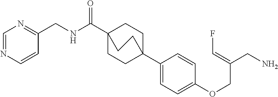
N(C(C12CCC(C3=CC=C(OCC(CN)=CF)C=C3)(CC1)CC2)=O)CC1=NC=NC=C1
